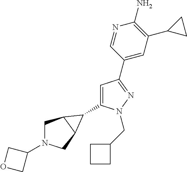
C1(C2C3CN(C4COC4)CC32)=CC(C2=CC(C3CC3)=C(N)N=C2)=NN1CC1CCC1
